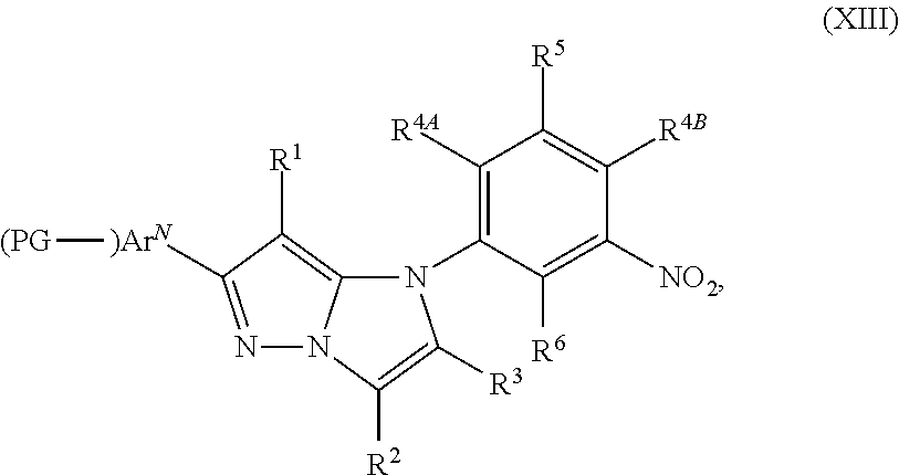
C1([R4A])=C(N2C3=C([R1])C([)ArN][(PG])=NN3C([R2])=C2[R3])C([R6])=C([NO2])C([R4B])=C1[R5]
